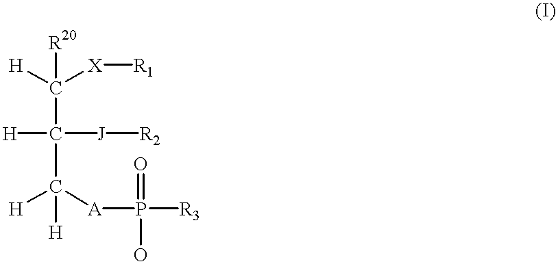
[H]C([X][R1])(C(C([H])([A]P([R3])(O)=O)[H])([J][R2])[H])[R20]
